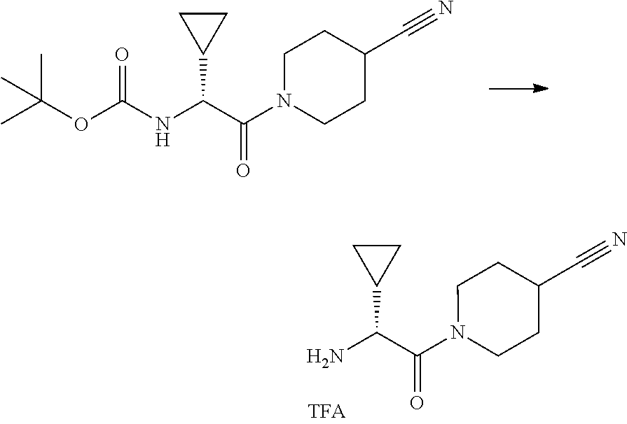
O(C(NC(C(N1CCC(C#N)CC1)=O)C1CC1)=O)C(C)(C)C.NC(C(N1CCC(C#N)CC1)=O)C1CC1
